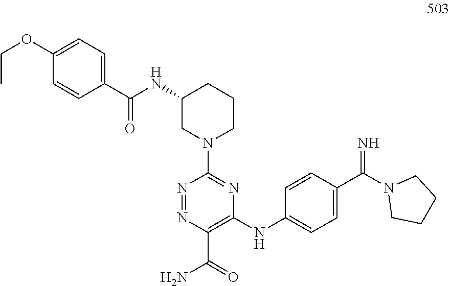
N1=NC(C(=O)N)=C(NC2=CC=C(C(N3CCCC3)=N)C=C2)N=C1N1CCCC(NC(C2=CC=C(OCC)C=C2)=O)C1
